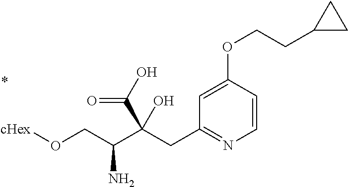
C1=CC(OCCC2CC2)=CC(CC(C(CO[cHex])N)(C(O)=O)O)=N1
